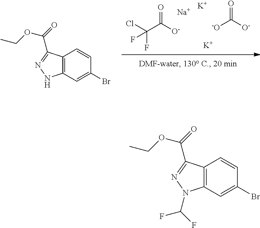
[-O]C([O-])=O.[Na].[K].C(C([O-])=O)(Cl)(F)F.[K].C12=C(C=C(Br)C=C1)NN=C2C(=O)OCC.C12=C(C=C(Br)C=C1)N(C(F)F)N=C2C(=O)OCC
